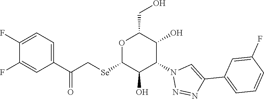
O1C([Se]CC(=O)C2=CC=C(F)C(F)=C2)C(O)C(N2N=NC(C3=CC=CC(F)=C3)=C2)C(O)C1CO
